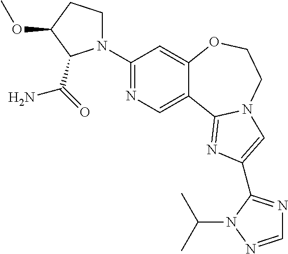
C1(N2CCC(OC)C2C(=O)N)=NC=C2C(=C1)OCCN1C2=NC(C2=NC=NN2C(C)C)=C1
